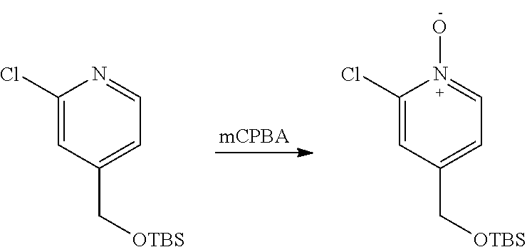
C1(Cl)=CC(C[OTBS])=CC=N1.C1(Cl)=CC(C[OTBS])=CC=N1O
